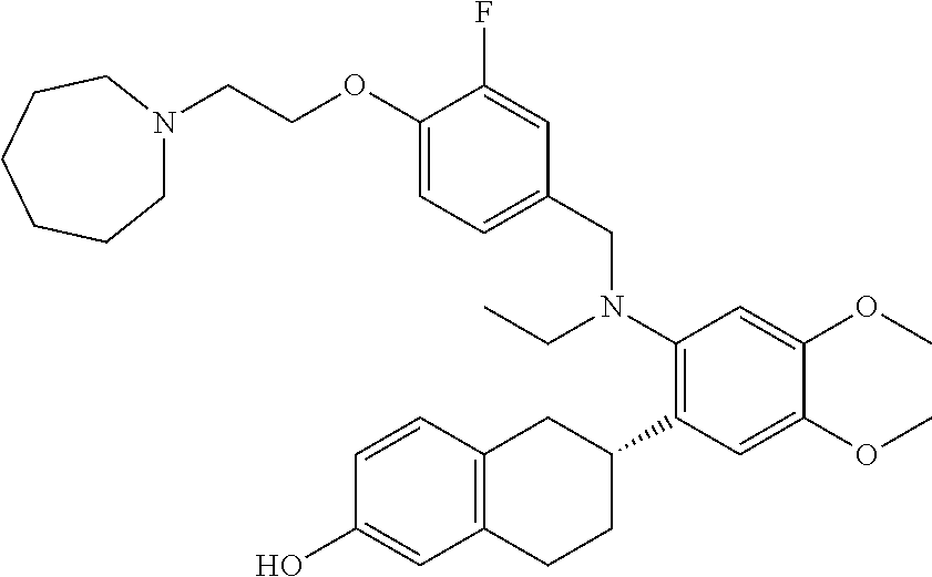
C1(O)=CC2=C(C=C1)CC(C1=C(N(CC3=CC=C(OCCN4CCCCCC4)C(F)=C3)CC)C=C(OC)C(OC)=C1)CC2
